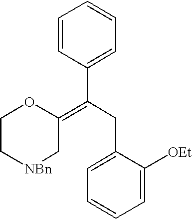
C1C[NBn]CC(=C(C2=CC=CC=C2)CC2=CC=CC=C2[OEt])O1
